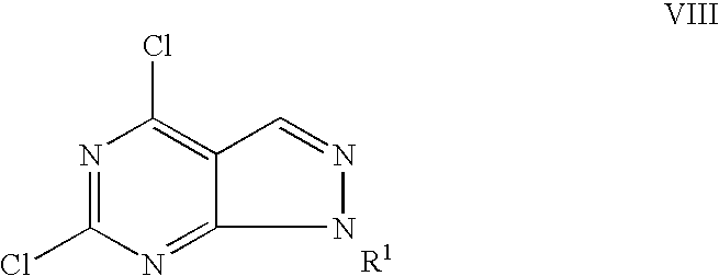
N1=C(Cl)N=C2C(=C1Cl)C=NN2.[R1]
